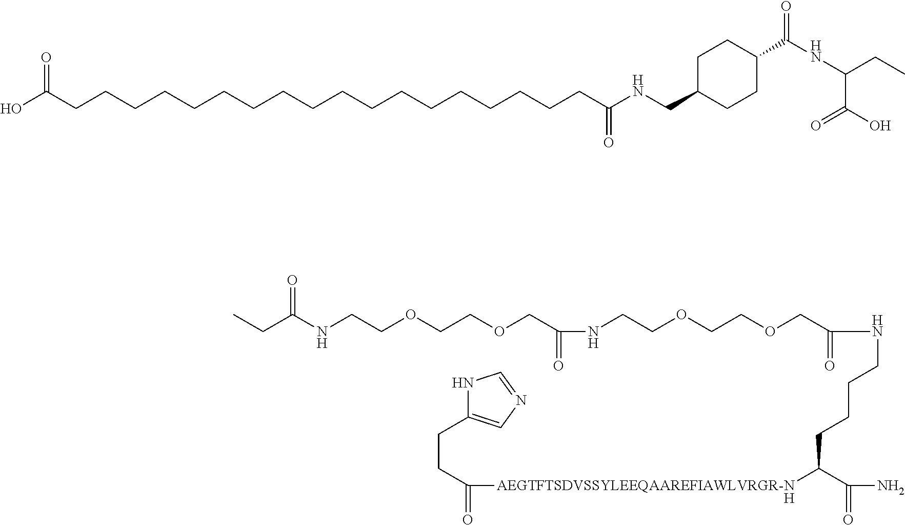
N(CCOCCOCC(NCCOCCOCC(NCCCCC([AEGTFTSDVSSYLEEQAAREFIAWLVRGR-N]C(CCC1=CN=CN1)=O)C(N)=O)=O)=O)C(CC)=O.[H].C(=O)(CCCCCCCCCCCCCCCCCCC(O)=O)NCC1CCC(C(=O)NC(C(=O)O)CC)CC1
